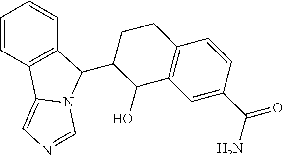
C1=CC2=C(C=C1)C(C1C(O)C3=C(CC1)C=CC(C(N)=O)=C3)N1C2=CN=C1
